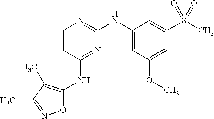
O1C(NC2=NC(NC3=CC(OC)=CC(S(C)(=O)=O)=C3)=NC=C2)=C(C)C(C)=N1
